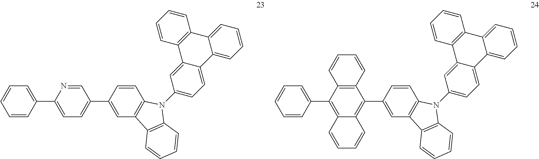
C1=C(C2=CC=C(C3=CC4=C(C=C3)N(C3=CC=C5C(=C3)C3=C(C6=CC=CC=C56)C=CC=C3)C3=C4C=CC=C3)C=N2)C=CC=C1.C1=C(C2=C3C(=C(C4=CC5=C(C=C4)N(C4=CC=C6C(=C4)C4=C(C7=CC=CC=C67)C=CC=C4)C4=C5C=CC=C4)C4=C2C=CC=C4)C=CC=C3)C=CC=C1
